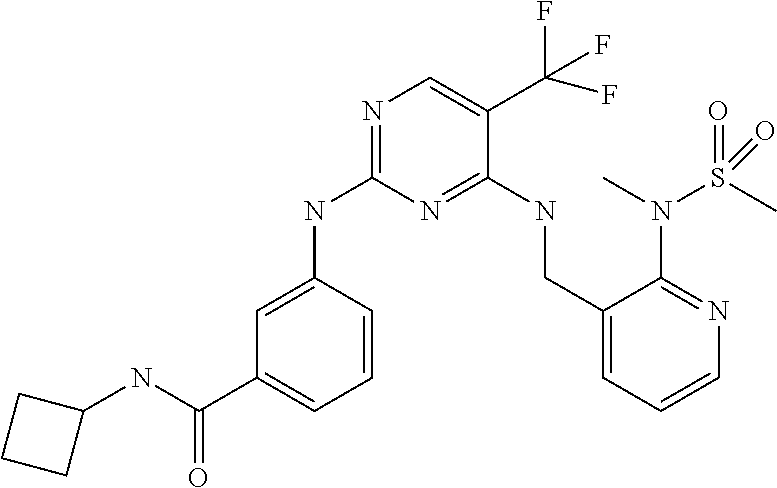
C1(NC2=NC=C(C(F)(F)F)C(NCC3=CC=CN=C3N(S(C)(=O)=O)C)=N2)=CC(C(NC2CCC2)=O)=CC=C1
